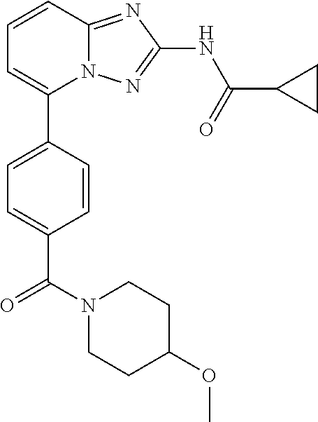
C1=CC2=NC(NC(=O)C3CC3)=NN2C(C2=CC=C(C(N3CCC(OC)CC3)=O)C=C2)=C1
